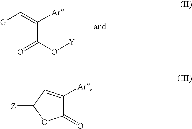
[G]C=C([Ar])C(O[Y])=O.C1(=O)C([Ar])=CC([Z])O1
